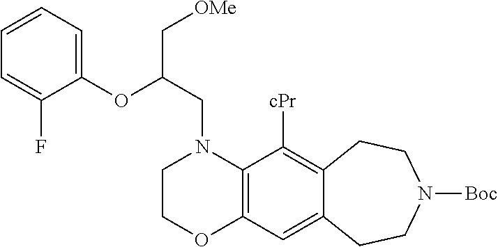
C1COC2=C(N1CC(OC1=CC=CC=C1F)C[OMe])C([cPr])=C1C(=C2)CCN([Boc])CC1
